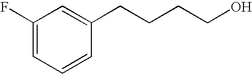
C1(F)=CC=CC(CCCCO)=C1
